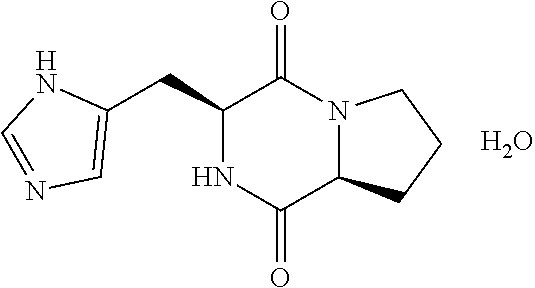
C1(CC2=CN=CN2)NC(=O)C2N(C1=O)CCC2.O
